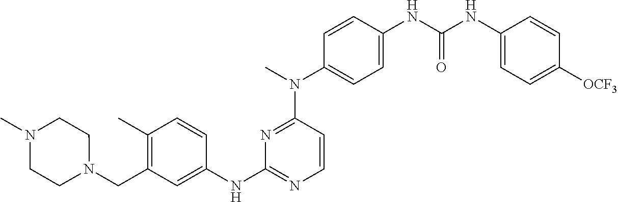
C1(C)=C(CN2CCN(C)CC2)C=C(NC2=NC=CC(N(C3=CC=C(NC(=O)NC4=CC=C([OCF3])C=C4)C=C3)C)=N2)C=C1
